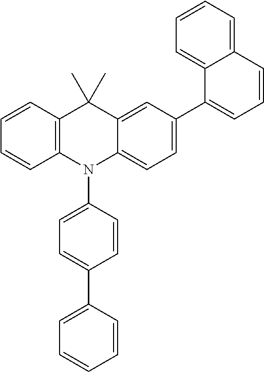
C1=CC2=C(C=C1)N(C1=CC=C(C3=CC=CC=C3)C=C1)C1=CC=C(C3=CC=CC4=CC=CC=C34)C=C1C2(C)C
